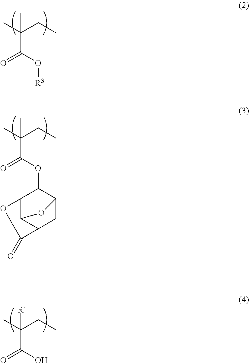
CC(CC)(C)C(O[R3])=O.CC(CC)(C)C(OC1C2C3C(CC1O3)C(=O)O2)=O.CC(CC)([R4])C(O)=O
